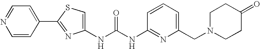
N(C(NC1=NC(CN2CCC(=O)CC2)=CC=C1)=O)C1=CSC(C2=CC=NC=C2)=N1
